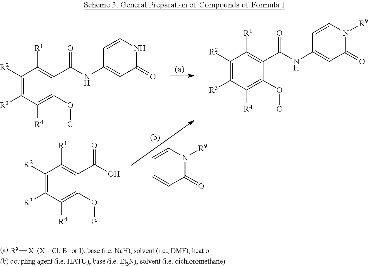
[R9][X].C1([R2])=C([R3])C([R4])=C(O[G])C(C(NC2=CC(=O)NC=C2)=O)=C1[R1].C1([R2])=C([R3])C([R4])=C(O[G])C(C(NC2=CC(=O)N([R9])C=C2)=O)=C1[R1].C1=CC(=O)N([R9])C=C1.C1([R2])=C([R3])C([R4])=C(O[G])C(C(O)=O)=C1[R1]
